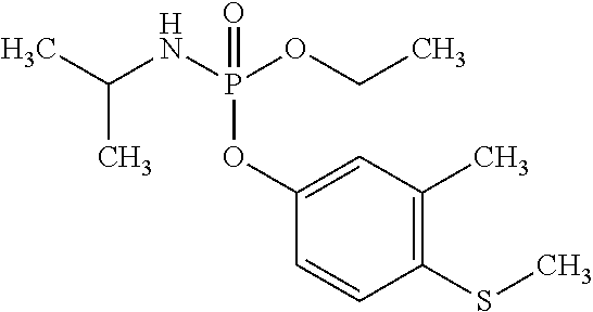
CC(C)NP(OCC)(OC1=CC(C)=C(SC)C=C1)=O
